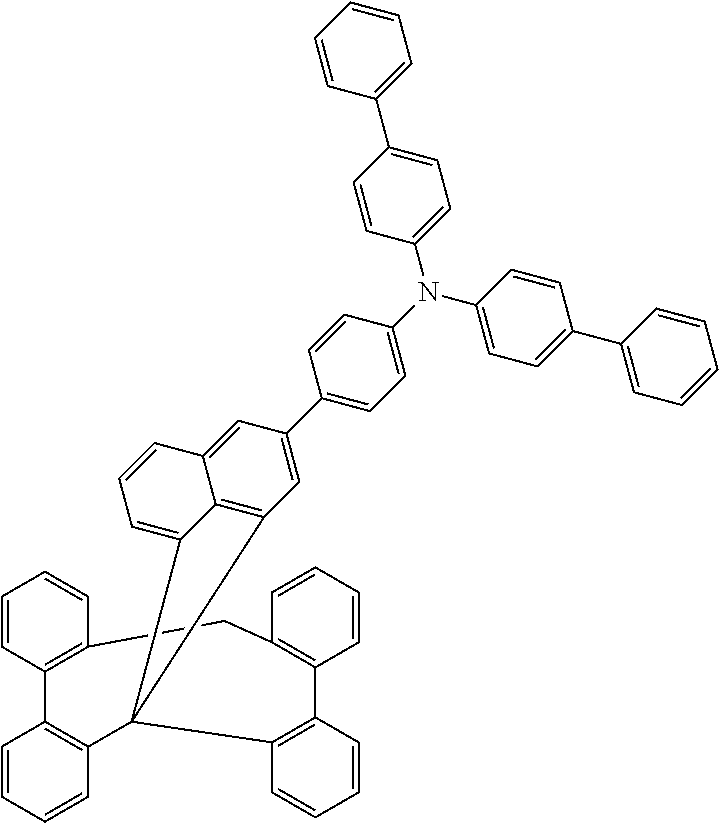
C1=C2C3=C(C=C1C1=CC=C(N(C4=CC=C(C5=CC=CC=C5)C=C4)C4=CC=C(C5=CC=CC=C5)C=C4)C=C1)C1(C4=C(C5=C(C=CC=C5)CC5=C(C=CC=C5)C5=C1C=CC=C5)C=CC=C4)C3=CC=C2
